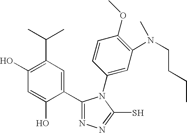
C1=C(O)C(C2=NN=C(S)N2C2=CC(N(CCCC)C)=C(OC)C=C2)=CC(C(C)C)=C1O
